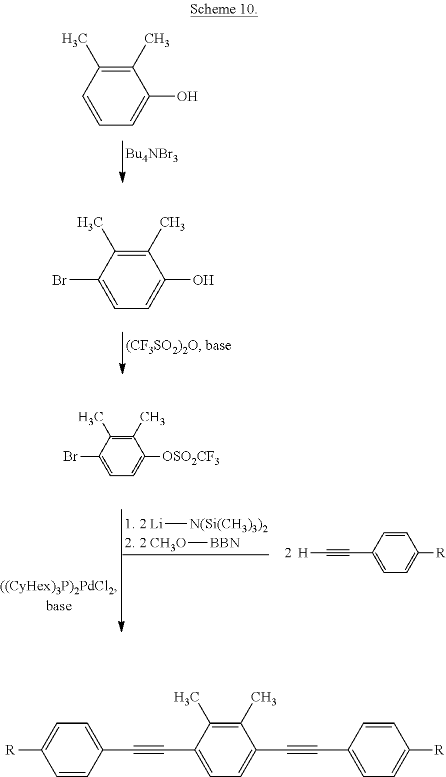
C1=CC=C(O)C(C)=C1C.BrC1=CC=C(O)C(C)=C1C.BrC1=CC=C([OSO2CF3])C(C)=C1C.C(#CC1=CC=C([R])C=C1)[H].[1. 2 Li][N(Si(CH3)3)2].[2. 2 CH3O][BBN].[R]C1=CC=C(C#CC2=CC=C(C#CC3=CC=C([R])C=C3)C(C)=C2C)C=C1
